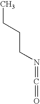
CCCCN=C=O
